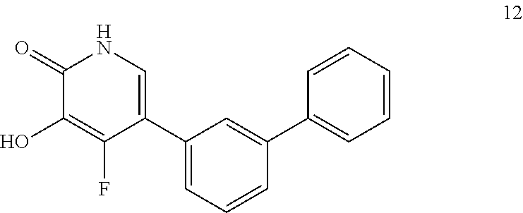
C1(=O)C(O)=C(F)C(C2=CC=CC(C3=CC=CC=C3)=C2)=CN1
